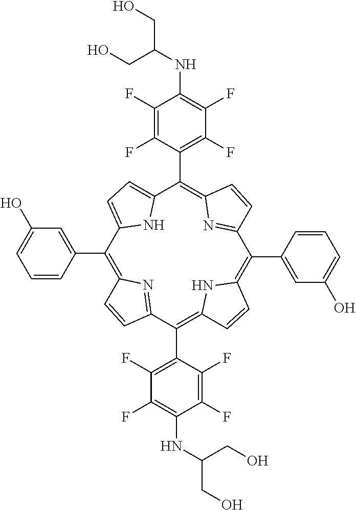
C1(C2=C3N=C(C(C4=C(F)C(F)=C(NC(CO)CO)C(F)=C4F)=C4NC(=C(C5=CC(O)=CC=C5)C5=NC(=C(C6=C(F)C(F)=C(NC(CO)CO)C(F)=C6F)C6=CC=C2N6)C=C5)C=C4)C=C3)=CC(O)=CC=C1
